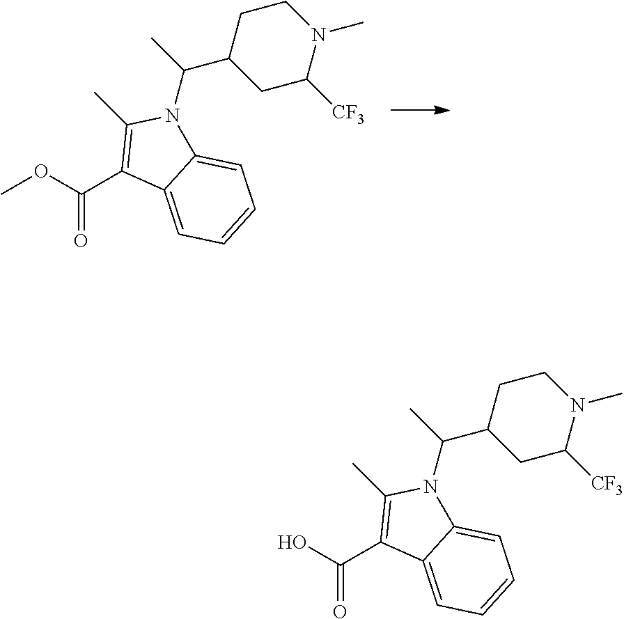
O(C(C1=C(C)N(C(C)C2CC([CF3])N(C)CC2)C2=CC=CC=C12)=O)C.OC(C1=C(C)N(C(C)C2CC([CF3])N(C)CC2)C2=CC=CC=C12)=O
